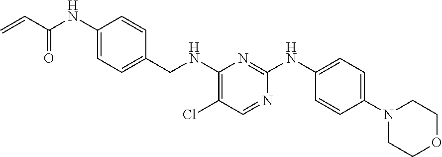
C1=C(CNC2=C(Cl)C=NC(NC3=CC=C(N4CCOCC4)C=C3)=N2)C=CC(NC(C=C)=O)=C1
